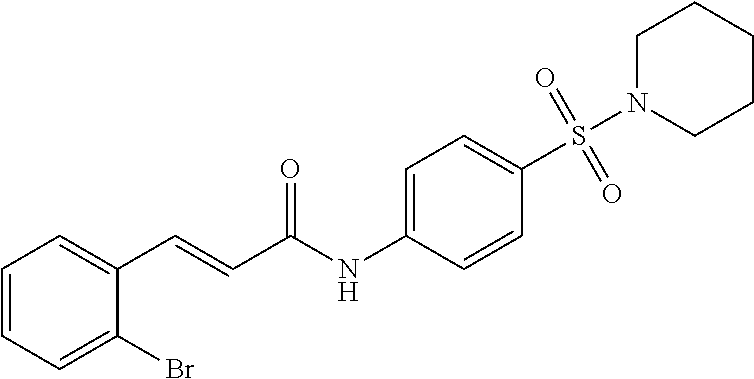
C1=CC=C(Br)C(C=CC(NC2=CC=C(S(=O)(=O)N3CCCCC3)C=C2)=O)=C1
